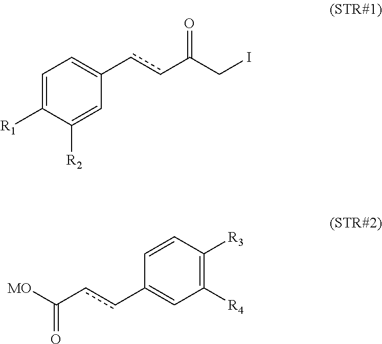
C1=C([R1])C([R2])=CC(ccC(CI)=O)=C1.C1=CC([R3])=C([R4])C=C1ccC([MO])=O
